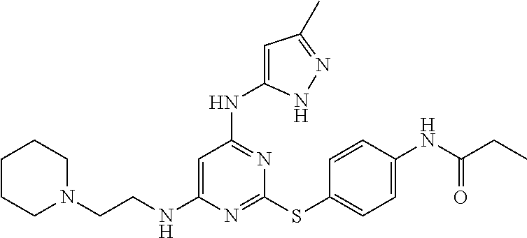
C(CNC1=CC(NC2=CC(C)=NN2)=NC(SC2=CC=C(NC(CC)=O)C=C2)=N1)N1CCCCC1
